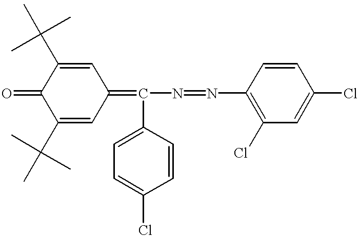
C1(C(C)(C)C)=CC(=C(N=NC2=C(Cl)C=C(Cl)C=C2)C2=CC=C(Cl)C=C2)C=C(C(C)(C)C)C1=O
